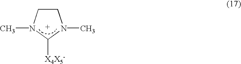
C1CN(C)C([X4X5-])N1C
